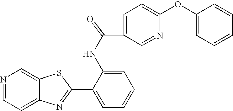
C12=CC=NC=C1SC(C1=CC=CC=C1NC(=O)C1=CC=C(OC3=CC=CC=C3)N=C1)=N2
